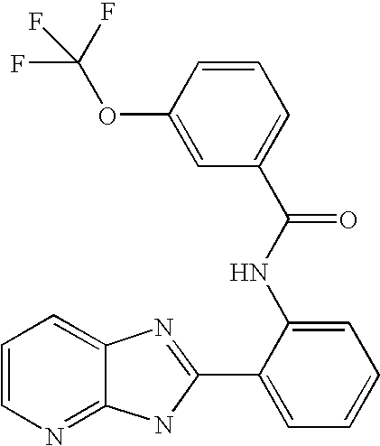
C12=NC=CC=C1N=C(C1=CC=CC=C1NC(=O)C1=CC=CC(OC(F)(F)F)=C1)N2
